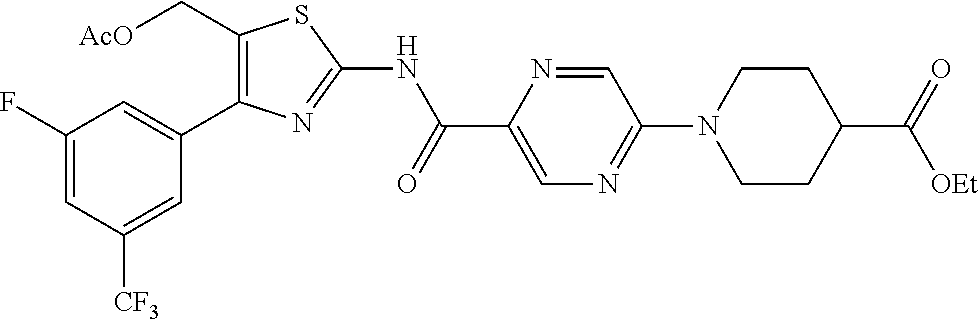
C1(F)=CC([CF3])=CC(C2=C(C[AcO])SC(NC(C3=CN=C(N4CCC(C(=O)[OEt])CC4)C=N3)=O)=N2)=C1
